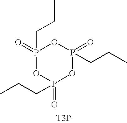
P1(=O)(CCC)OP(=O)(CCC)OP(=O)(CCC)O1.[T3P]
